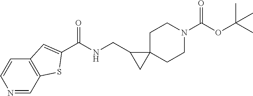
N1=CC2=C(C=C1)C=C(C(NCC1CC13CCN(C(OC(C)(C)C)=O)CC3)=O)S2
